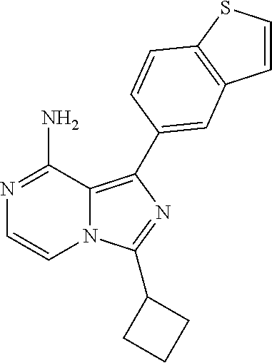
N12C(=C(C3=CC4=C(SC=C4)C=C3)N=C1C1CCC1)C(N)=NC=C2
